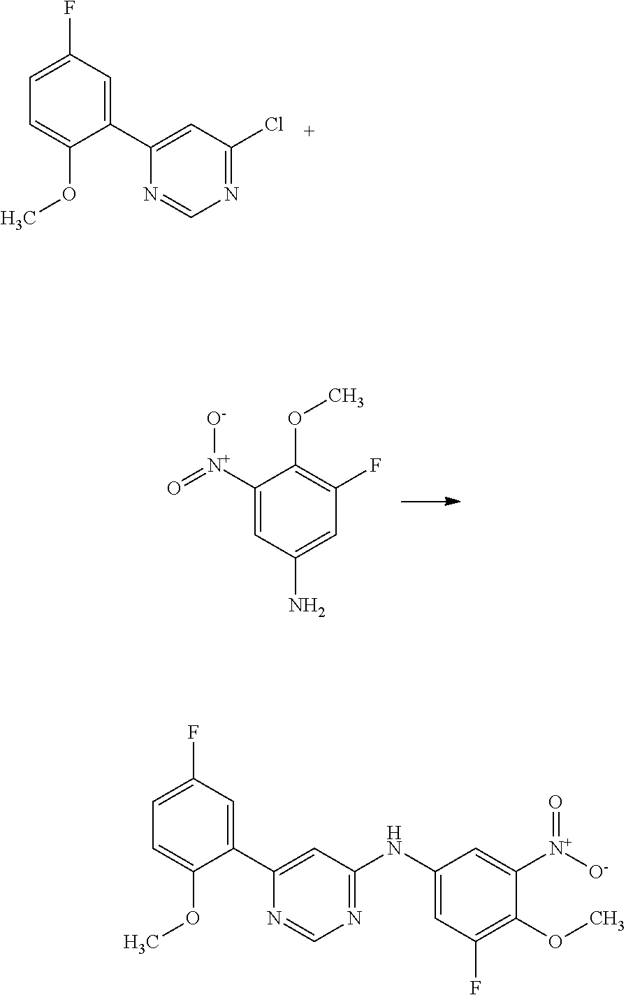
C1=C(F)C=C(C2=CC(Cl)=NC=N2)C(OC)=C1.C1([N+](=O)[O-])=CC(N)=CC(F)=C1OC.C1=C(F)C=C(C2=CC(NC3=CC(F)=C(OC)C([N+]([O-])=O)=C3)=NC=N2)C(OC)=C1
